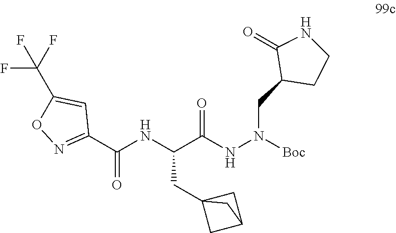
C(C(NN([Boc])CC1CCNC1=O)=O)(NC(C1=NOC(C(F)(F)F)=C1)=O)CC12CC(C1)C2
